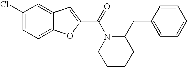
C1(Cl)=CC=C2C(=C1)C=C(C(=O)N1CCCCC1CC1=CC=CC=C1)O2
